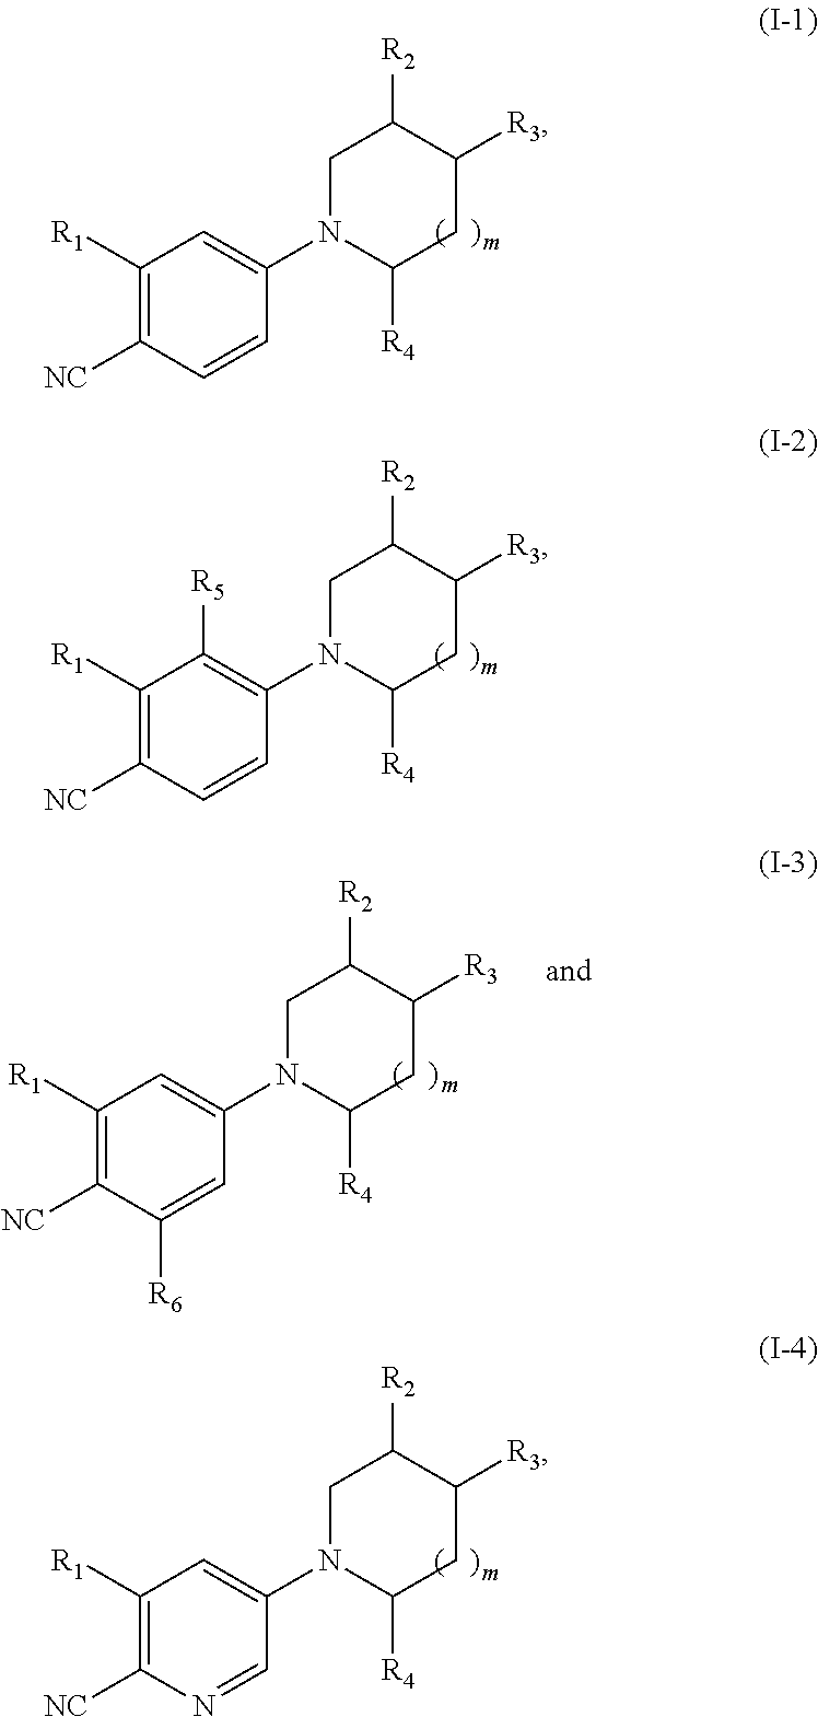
C1([R1])=C([NC])N=CC(N2C([R4])CC([R3])C([R2])C2)=C1.C1([R1])=C([NC])C=CC(N2C([R4])CC([R3])C([R2])C2)=C1[R5].C1([R1])=C([NC])C=CC(N2C([R4])CC([R3])C([R2])C2)=C1.C1([R1])=C([NC])C([R6])=CC(N2C([R4])CC([R3])C([R2])C2)=C1
